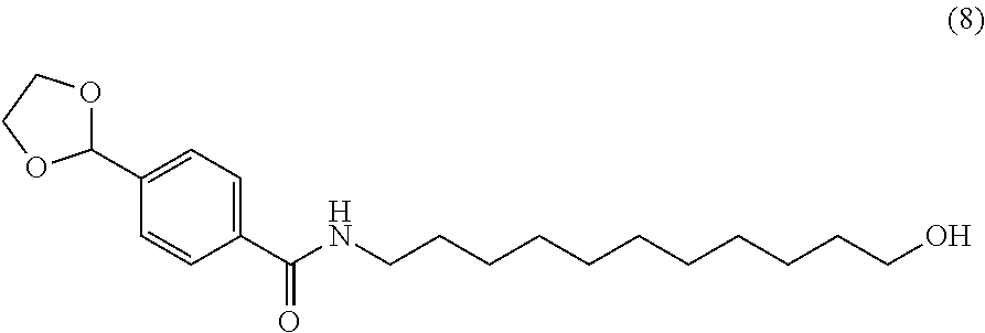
C(NCCCCCCCCCCCO)(=O)C1=CC=C(C2OCCO2)C=C1
